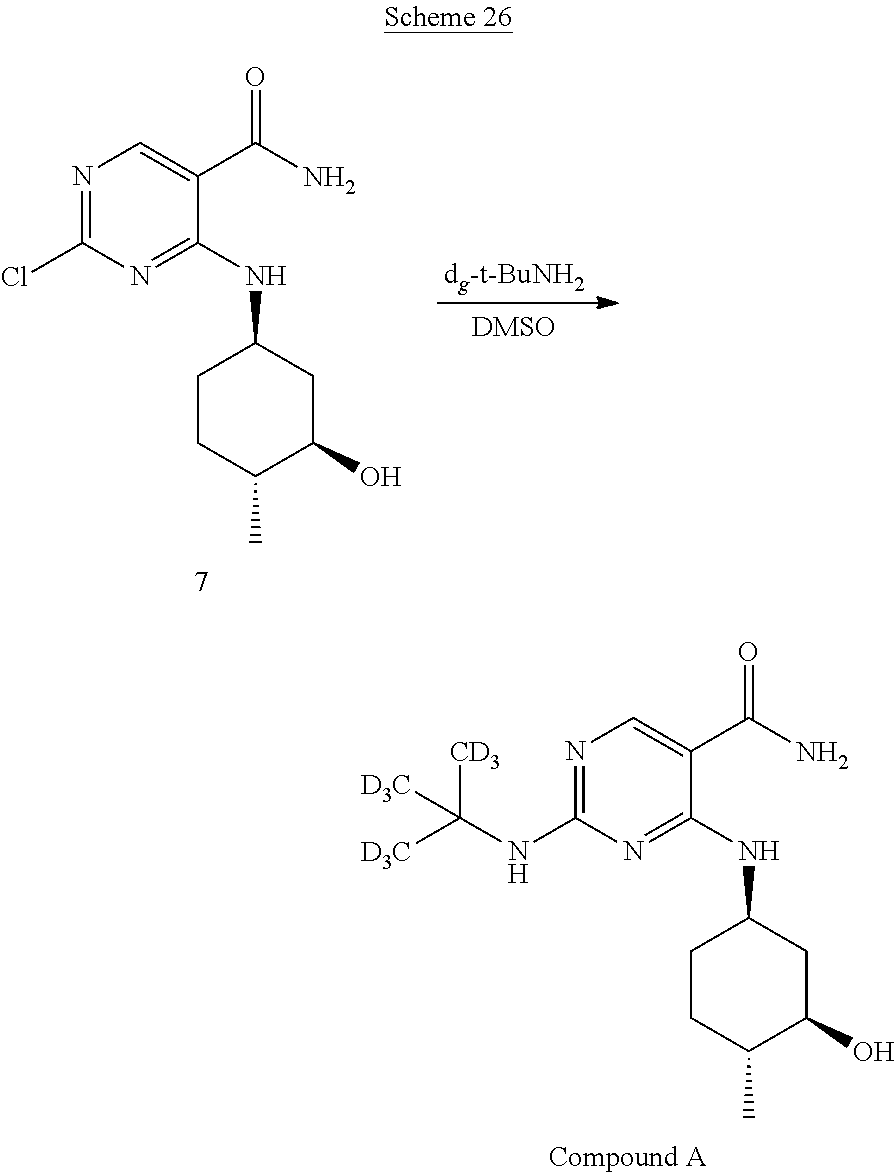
N1=C(NC([D3C])([CD3])[D3C])N=C(NC2CCC(C)C(O)C2)C(C(N)=O)=C1.N1=C(Cl)N=C(NC2CCC(C)C(O)C2)C(C(N)=O)=C1.[dg-t-BuNH2]
